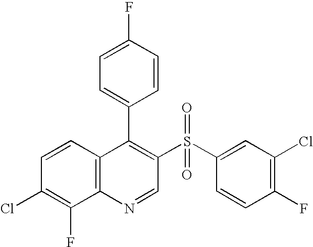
C12=C(C=CC(Cl)=C1F)C(C1=CC=C(F)C=C1)=C(S(C1=CC(Cl)=C(F)C=C1)(=O)=O)C=N2
